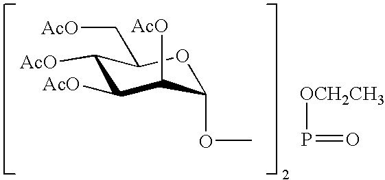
[OCH2CH3]P=O.C1([AcO])C([AcO])C([AcO])C(OC)OC1C[AcO]
